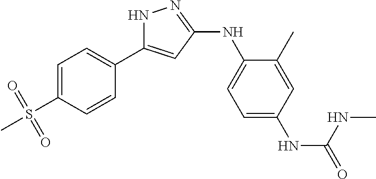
N1C(C2=CC=C(S(C)(=O)=O)C=C2)=CC(NC2=CC=C(NC(=O)NC)C=C2C)=N1
